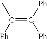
CC([Ph])=C([Ph])[Ph]
